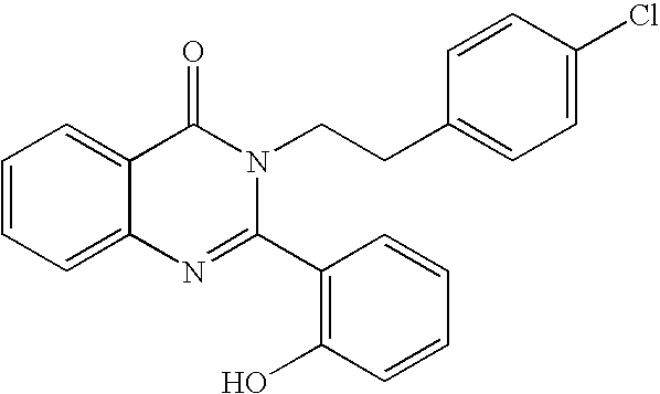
C1=CC=C2C(=C1)C(=O)N(CCC1=CC=C(Cl)C=C1)C(C1=C(O)C=CC=C1)=N2
